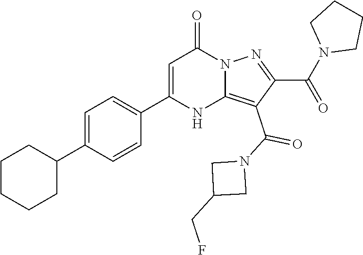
C1(C2=CC=C(C3=CC(=O)N4C(=C(C(N5CC(CF)C5)=O)C(C(N5CCCC5)=O)=N4)N3)C=C2)CCCCC1
